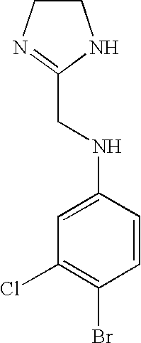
C1CN=C(CNC2=CC(Cl)=C(Br)C=C2)N1
